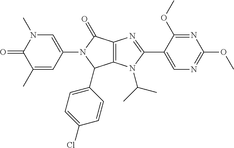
C12=C(N(C(C)C)C(C3=CN=C(OC)N=C3OC)=N1)C(C1=CC=C(Cl)C=C1)N(C1=CN(C)C(=O)C(C)=C1)C2=O
